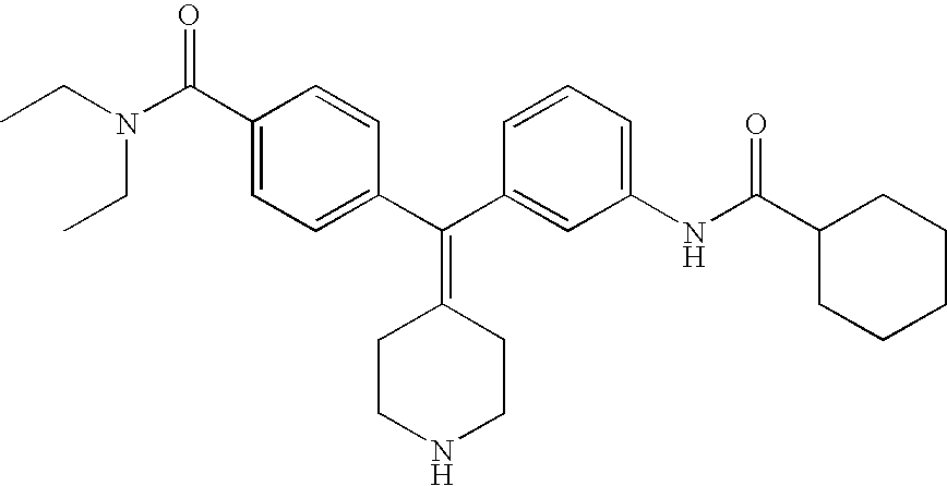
CCN(CC)C(C1=CC=C(C(C2=CC(NC(=O)C3CCCCC3)=CC=C2)=C2CCNCC2)C=C1)=O
